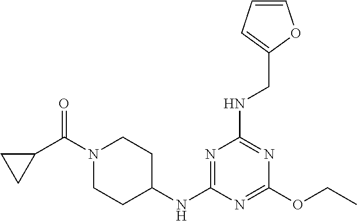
C1(OCC)=NC(NC2CCN(C(C3CC3)=O)CC2)=NC(NCC2=CC=CO2)=N1
